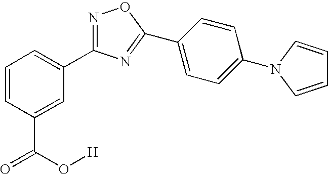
C1=CC(C(=O)O[H])=CC(C2=NOC(C3=CC=C(N4C=CC=C4)C=C3)=N2)=C1
